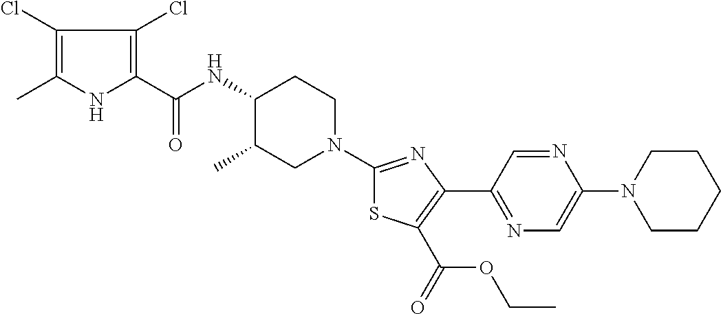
C1(Cl)=C(C)NC(C(NC2C(C)CN(C3=NC(C4=NC=C(N5CCCCC5)N=C4)=C(C(=O)OCC)S3)CC2)=O)=C1Cl
